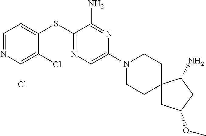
C1=C(SC2=NC=C(N3CCC4(CC3)CC(OC)CC4N)N=C2N)C(Cl)=C(Cl)N=C1
